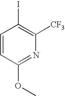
C1=CC(OC)=NC([CF3])=C1I
